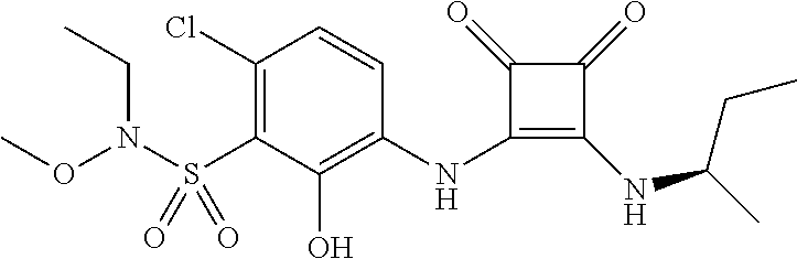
C1(Cl)=C(S(N(CC)OC)(=O)=O)C(O)=C(NC2=C(NC(C)CC)C(=O)C2=O)C=C1
